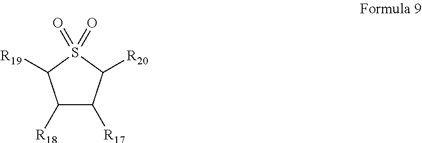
C1([R18])C([R17])C([R20])S(=O)(=O)C1[R19]
